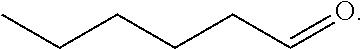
CCCCCC=O
